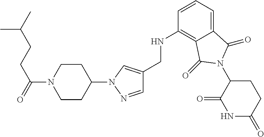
C1(CNC2=C3C(=CC=C2)C(=O)N(C2C(=O)NC(=O)CC2)C3=O)=CN(C2CCN(C(=O)CCC(C)C)CC2)N=C1
